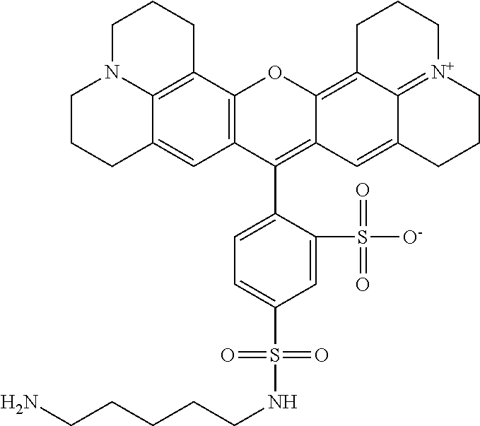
C1(S(NCCCCCN)(=O)=O)=CC=C(C2=C3C(=C4C5=[N+](CCCC5=C3)CCC4)OC3=C2C=C2C4=C3CCCN4CCC2)C(S([O-])(=O)=O)=C1
